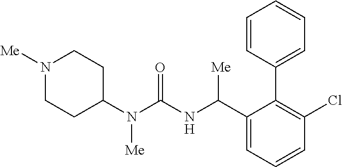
N1([Me])CCC(N(C(NC(C2=CC=CC(Cl)=C2C2=CC=CC=C2)[Me])=O)[Me])CC1
